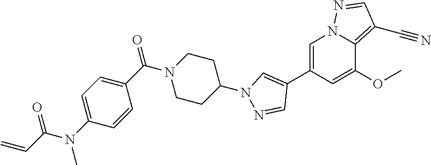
C1=C(C2=CN(C3CCN(C(C4=CC=C(N(C(C=C)=O)C)C=C4)=O)CC3)N=C2)C=C(OC)C2=C(C#N)C=NN12
